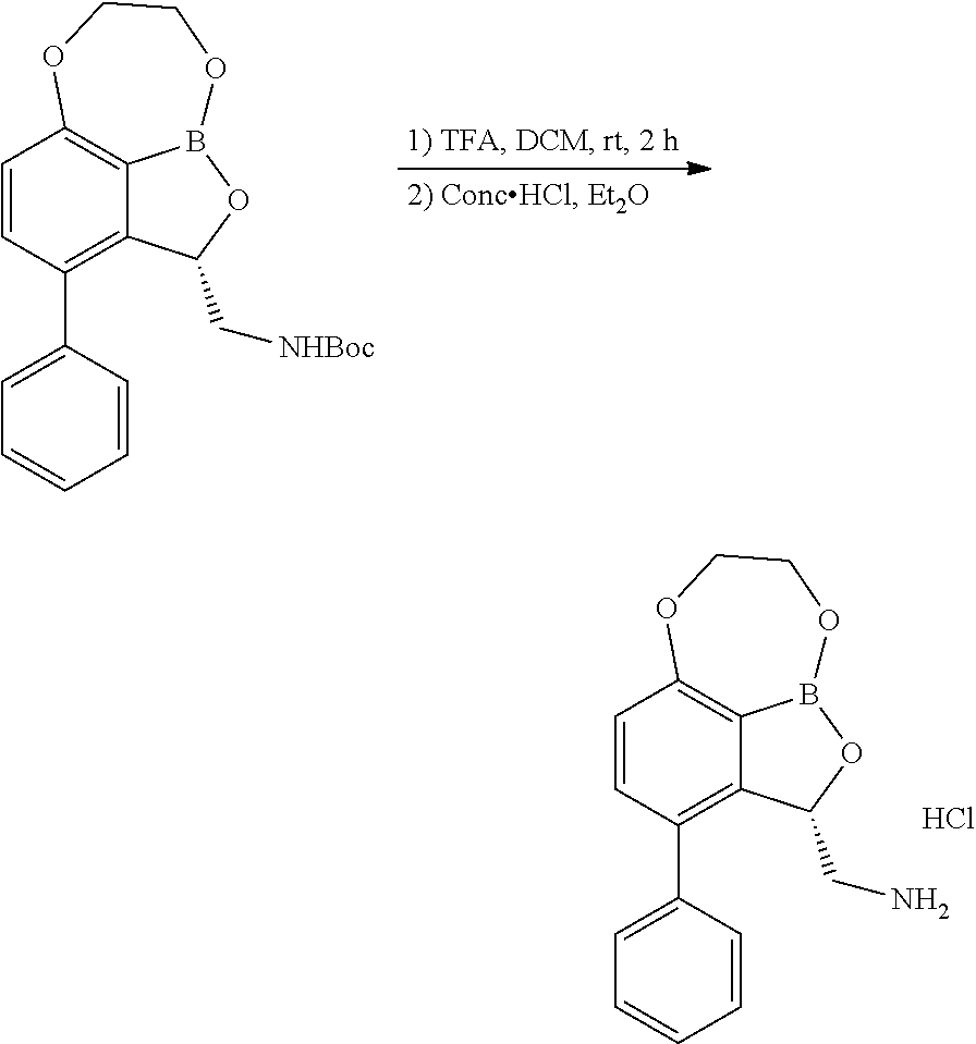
C1=CC(C2=CC=CC=C2)=C2C3=C1OCCOB3OC2CN.Cl.C1=CC(C2=CC=CC=C2)=C2C3=C1OCCOB3OC2C[NHBoc]
